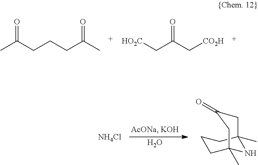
CC(CCCC(C)=O)=O.C(C(C[CO2H])=O)[HO2C].O.[NH4Cl].C1CC2(C)NC(C)(C1)CC(=O)C2
